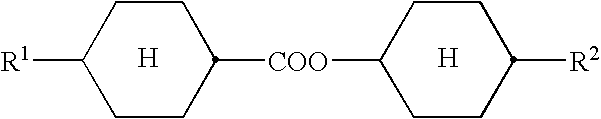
[H].[R1]C1CCC([COO]C2CCC([R2])CC2)CC1.[H]
